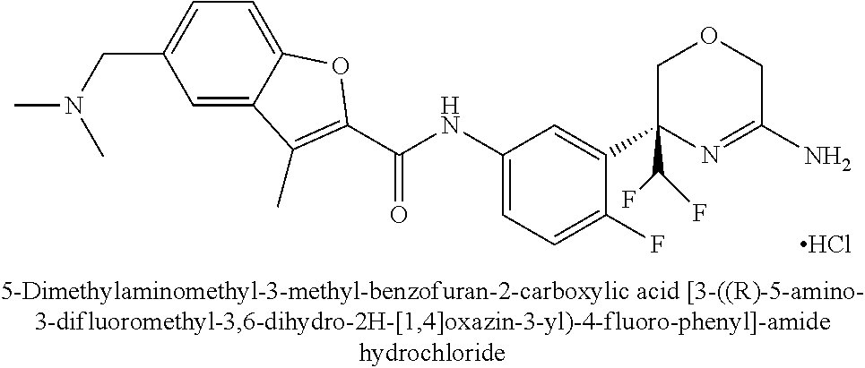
C(NC1=CC=C(F)C(C2(C(F)F)N=C(N)COC2)=C1)(=O)C1=C(C)C2=CC(CN(C)C)=CC=C2O1.Cl
